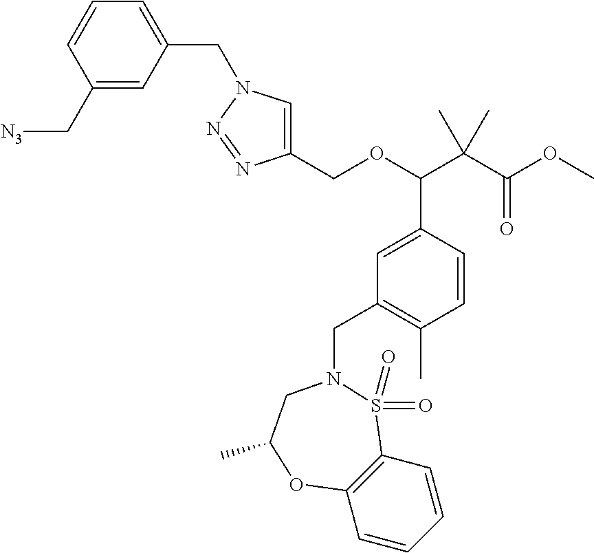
C1(COC(C(C(=O)OC)(C)C)C2=CC(CN3S(=O)(=O)C4=C(C=CC=C4)OC(C)C3)=C(C)C=C2)=CN(CC2=CC=CC(C[N3])=C2)N=N1
